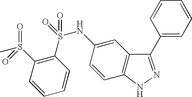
C1(S(NC2=CC3=C(C=C2)NN=C3C2=CC=CC=C2)(=O)=O)=C(S(C)(=O)=O)C=CC=C1
